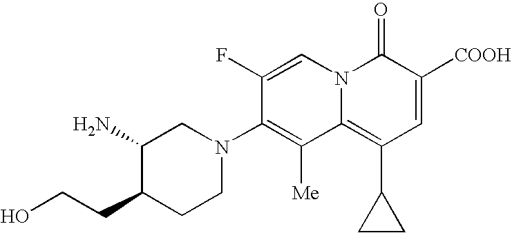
C1(N)C(CCO)CCN(C2=C([Me])C3=C(C4CC4)C=C([COOH])C(=O)N3C=C2F)C1
